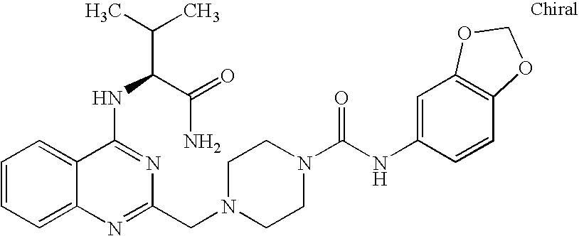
C1=CC=C2C(=C1)C(NC(C(=O)N)C(C)C)=NC(CN1CCN(C(NC3=CC4=C(C=C3)OCO4)=O)CC1)=N2
